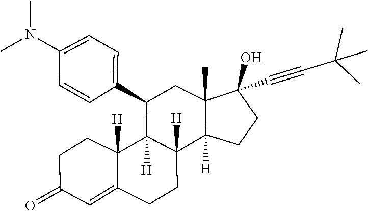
C1(C2=CC=C(N(C)C)C=C2)C2([H])C([H])(C3([H])C(C)(C1)C(O)(C#CC(C)(C)C)CC3)CCC1=CC(=O)CCC21[H]
